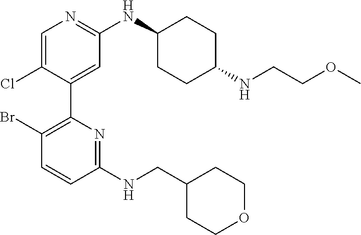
C1=C(Cl)C(C2=C(Br)C=CC(NCC3CCOCC3)=N2)=CC(NC2CCC(NCCOC)CC2)=N1
